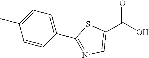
C1(C(O)=O)=CN=C(C2=CC=C(C)C=C2)S1
